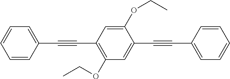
C1=CC=CC(C#CC2=C(OCC)C=C(C#CC3=CC=CC=C3)C(OCC)=C2)=C1
